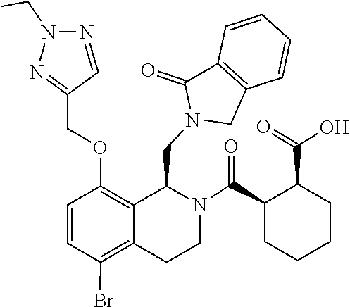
C12=C(C(=O)N(CC3C4=C(OCC5=NN(CC)N=C5)C=CC(Br)=C4CCN3C(C3CCCCC3C(=O)O)=O)C1)C=CC=C2
